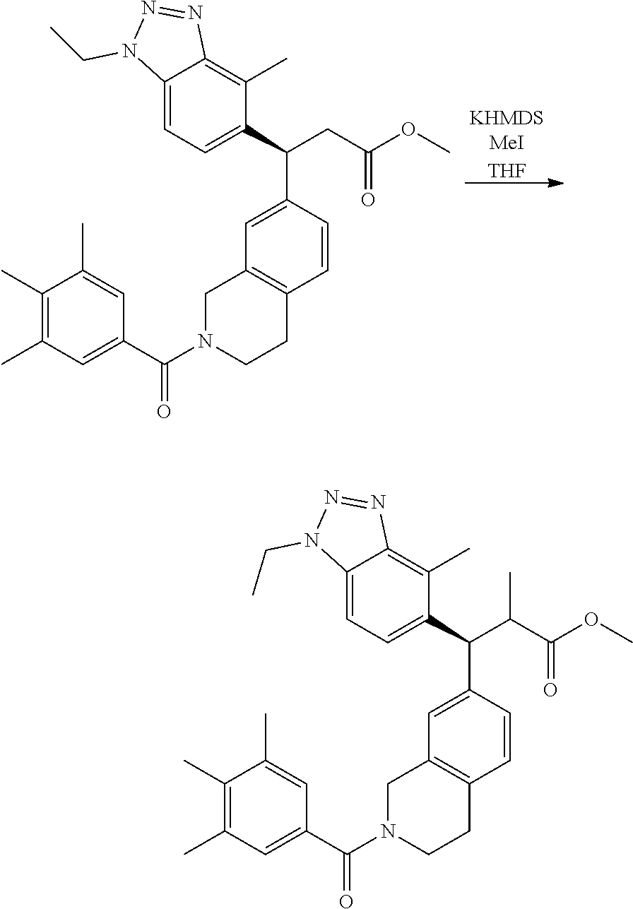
[THF].N1=NC2=C(C)C(C(C3=CC4=C(CCN(C(C5=CC(C)=C(C)C(C)=C5)=O)C4)C=C3)CC(OC)=O)=CC=C2N1CC.N1=NC2=C(C)C(C(C3=CC4=C(CCN(C(C5=CC(C)=C(C)C(C)=C5)=O)C4)C=C3)C(C(OC)=O)C)=CC=C2N1CC
